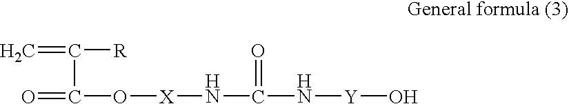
C=C([R])C(=O)O[X]NC(N[Y]O)=O
